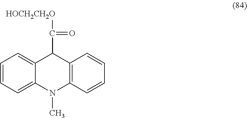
C1=CC=C2C(=C1)C(C(=O)[HOCH2CH2O])C1=C(N2C)C=CC=C1
